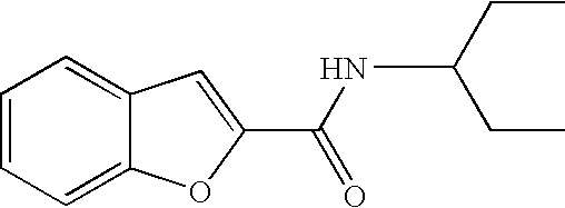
C1=CC=C2C(=C1)C=C(C(=O)NC(CC)CC)O2
